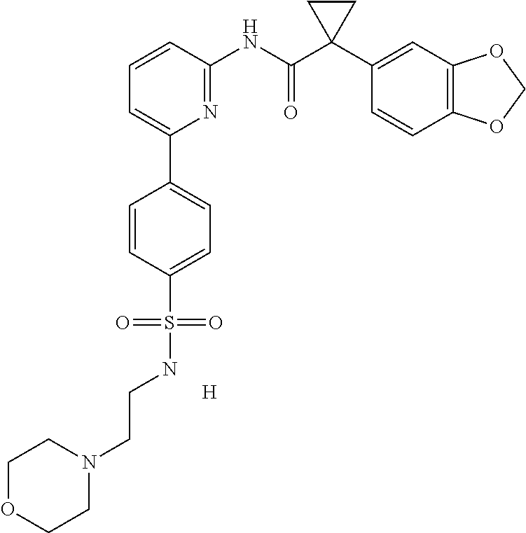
C1=CC(NC(C2(C3=CC4=C(C=C3)OCO4)CC2)=O)=NC(C2=CC=C(S(=O)(=O)NCCN3CCOCC3)C=C2)=C1.[H]
